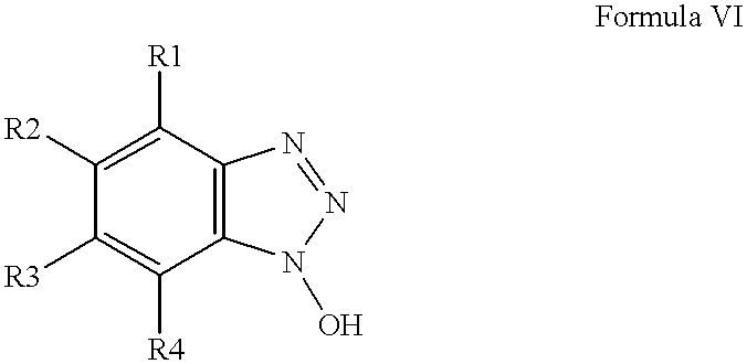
[R3]C1=C([R4])C2=C(C([R1])=C1[R2])N=NN2O
